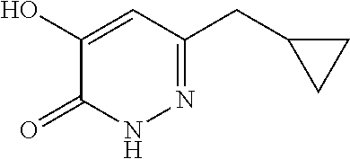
C1(CC2=NNC(=O)C(O)=C2)CC1
